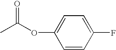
O(C1=CC=C(F)C=C1)C(C)=O
